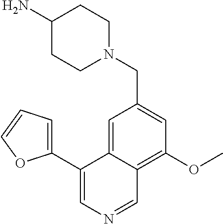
N1(CC2=CC(OC)=C3C(=C2)C(C2=CC=CO2)=CN=C3)CCC(N)CC1
